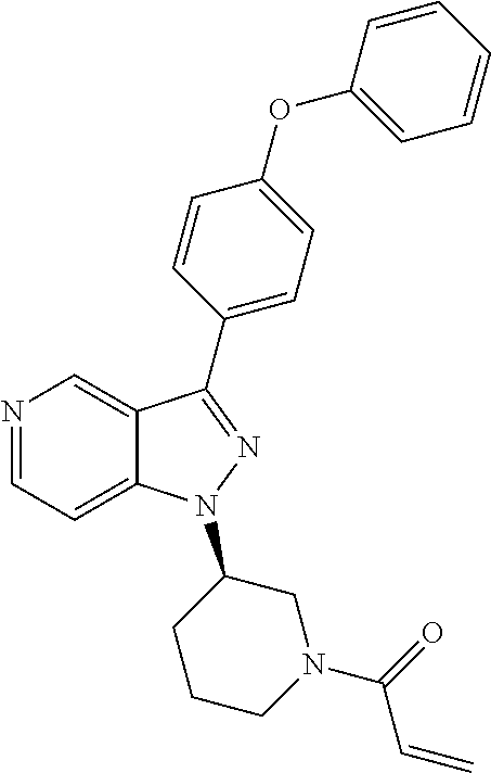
N1=CC=C2C(=C1)C(C1=CC=C(OC3=CC=CC=C3)C=C1)=NN2C1CCCN(C(=O)C=C)C1
